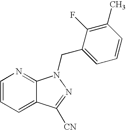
C1=CC=C2C(=N1)N(CC1=CC=CC(C)=C1F)N=C2[CN]
